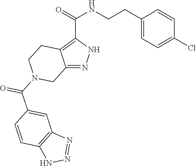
C12=NNC(C(=O)NCCC3=CC=C(Cl)C=C3)=C1CCN(C(C1=CC3=C(C=C1)NN=N3)=O)C2
